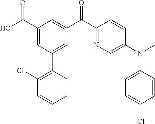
C1(C(O)=O)=CC(C2=C(Cl)C=CC=C2)=CC(C(C2=NC=C(N(C)C3=CC=C(Cl)C=C3)C=C2)=O)=C1
